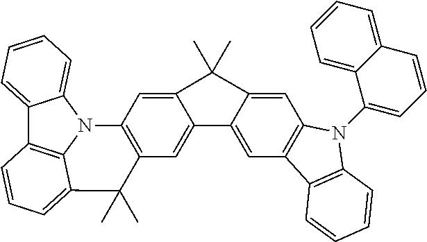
C12=CC=CC=C1N1C3=C2C=CC=C3C(C)(C)C2=C1C=C1C(=C2)C2=CC3=C(C=C2C1(C)C)N(C1=CC=CC2=CC=CC=C12)C1=C3C=CC=C1
